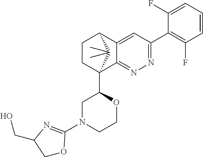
C1(F)=CC=CC(F)=C1C1=NN=C2C(=C1)C1CCC2(C2CN(C3=NC(CO)CO3)CCO2)C1(C)C
